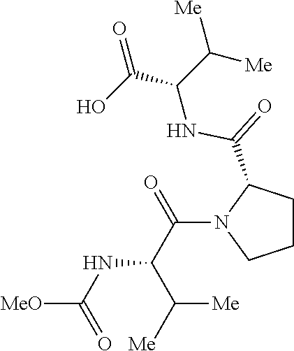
C1CC(C(=O)NC(C([Me])[Me])C(O)=O)N(C(C(C([Me])[Me])NC([MeO])=O)=O)C1
